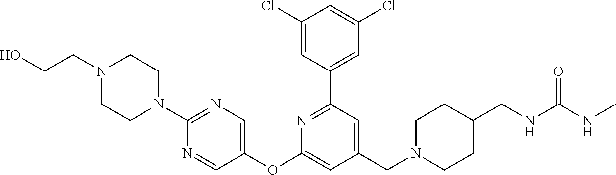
C1(Cl)=CC(C2=NC(OC3=CN=C(N4CCN(CCO)CC4)N=C3)=CC(CN3CCC(CNC(=O)NC)CC3)=C2)=CC(Cl)=C1
